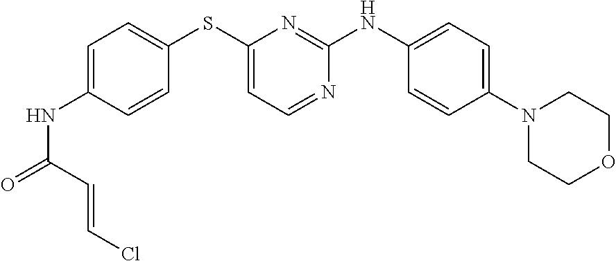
C1=C(NC(=O)C=CCl)C=CC(SC2=CC=NC(NC3=CC=C(N4CCOCC4)C=C3)=N2)=C1
